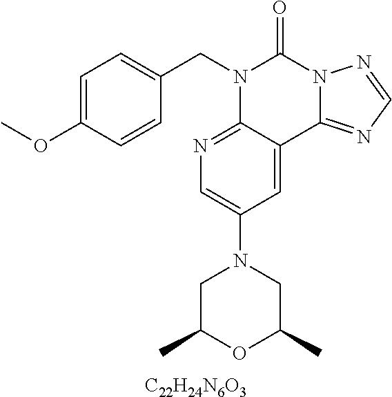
C1=C(OC)C=CC(CN2C3=NC=C(N4CC(C)OC(C)C4)C=C3C3=NC=NN3C2=O)=C1.[C22H24N6O3]
